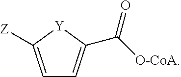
C1=C([Z])[Y]C(C(=O)[O-CoA])=C1
